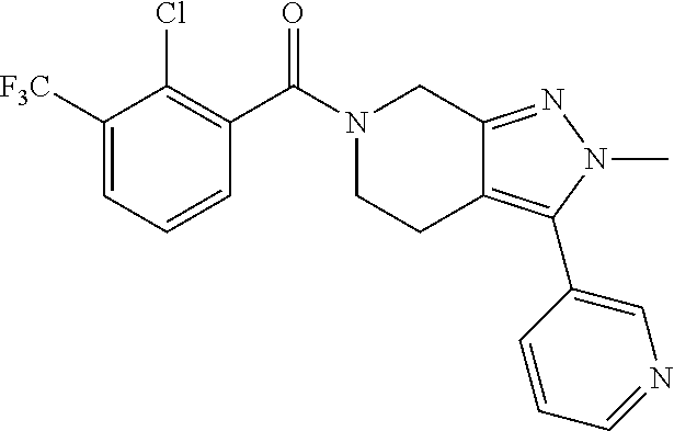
C1=CC=C([F3C])C(Cl)=C1C(N1CCC2=C(C3=CN=CC=C3)N(C)N=C2C1)=O
